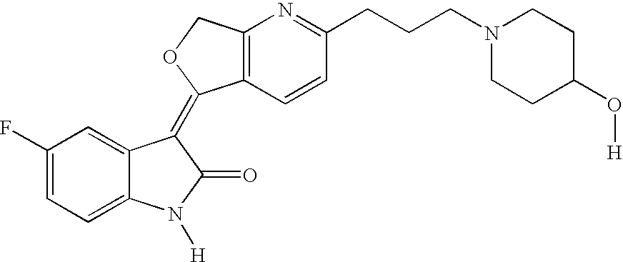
C1(F)=CC=C2C(=C1)C(=C1C3=C(CO1)N=C(CCCN1CCC(O[H])CC1)C=C3)C(=O)N2[H]
